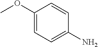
C1(OC)=CC=C(N)C=C1
